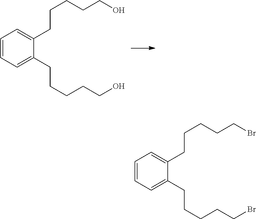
C1=CC=C(CCCCCO)C(CCCCCO)=C1.C1=CC=C(CCCCCBr)C(CCCCCBr)=C1
